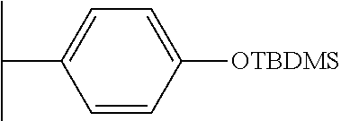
C1=C(C(C)C)C=CC([OTBDMS])=C1
